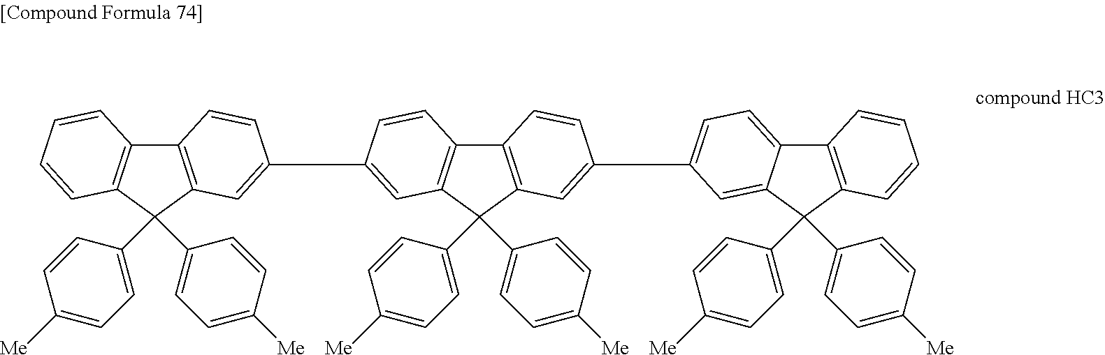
C1([Me])=CC=C(C2(C3=CC=C([Me])C=C3)C3=C(C4=C2C=C(C2=CC5=C(C6=C(C5(C5=CC=C([Me])C=C5)C5=CC=C([Me])C=C5)C=C(C5=CC=C7C8=C(C(C9=CC=C([Me])C=C9)(C9=CC=C([Me])C=C9)C7=C5)C=CC=C8)C=C6)C=C2)C=C4)C=CC=C3)C=C1
